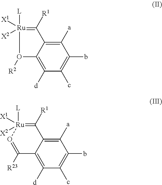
C1([a])=C2C(=C([d])C(c)=C1b)O([R2])[Ru]([L])([X1])([X2])=C2[R1].C1([a])=C2C(=C([d])C(c)=C1b)C([R23])=O[Ru]([L])([X1])([X2])=C2[R1]
